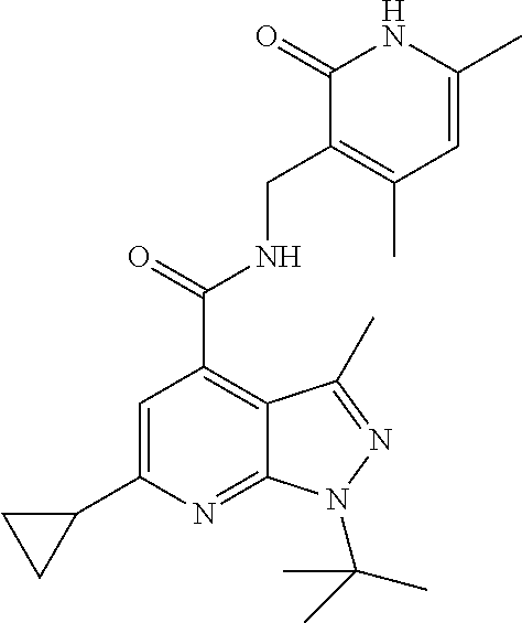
C1=C(C2CC2)N=C2C(=C1C(=O)NCC1=C(C)C=C(C)NC1=O)C(C)=NN2C(C)(C)C
